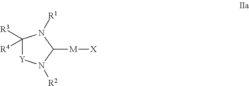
C1([R3])([R4])[Y]N([R2])C([M][X])N1[R1]
